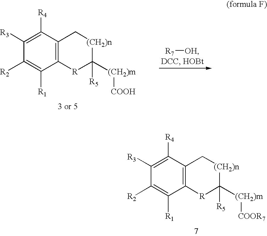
C1([R2])=C([R1])C2=C(C([R4])=C1[R3])C[(CH2)n]C([R5])([(CH2)m][COOR7])[R]2.C1([R2])=C([R1])C2=C(C([R4])=C1[R3])C[(CH2)n]C([R5])([(CH2)m][COOH])[R]2.[R7][OH]
